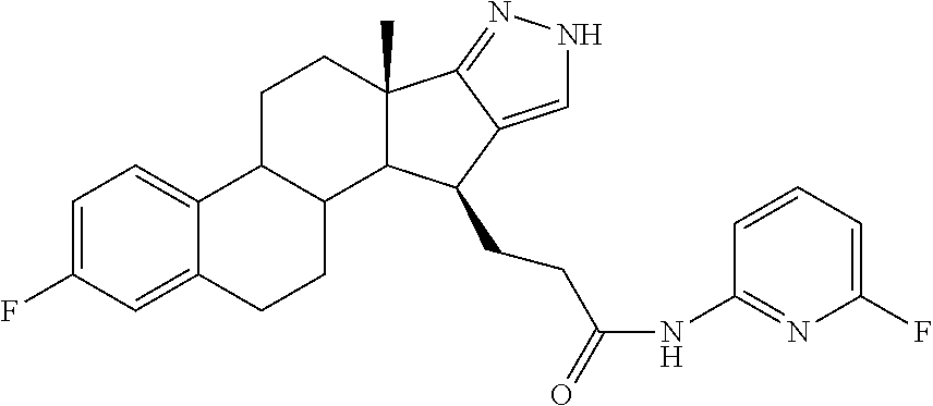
C1=C(F)C=C2C(=C1)C1C(CC2)C2C(C)(CC1)C1=NNC=C1C2CCC(NC1=NC(F)=CC=C1)=O
